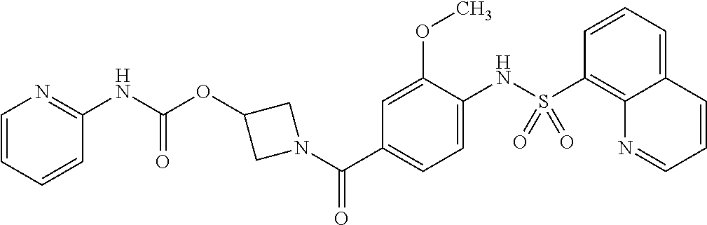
O=C(NC1=NC=CC=C1)OC1CN(C(C2=CC=C(NS(C3=C4C(=CC=C3)C=CC=N4)(=O)=O)C(OC)=C2)=O)C1
